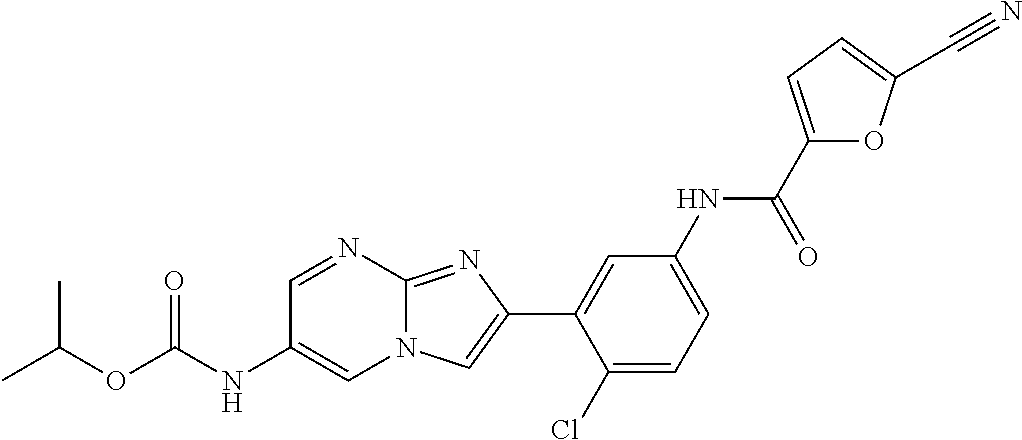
C1=NC2=NC(C3=CC(NC(C4=CC=C(C#N)O4)=O)=CC=C3Cl)=CN2C=C1NC(OC(C)C)=O
